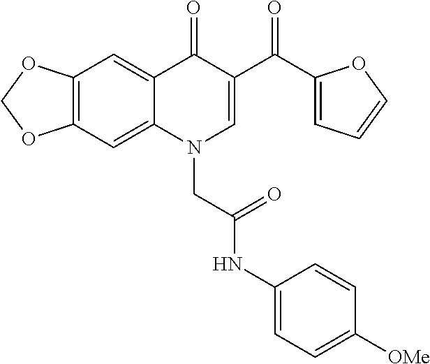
C12=C(C=C3C(=C1)C(=O)C(C(=O)C1=CC=CO1)=CN3CC(NC1=CC=C([OMe])C=C1)=O)OCO2
